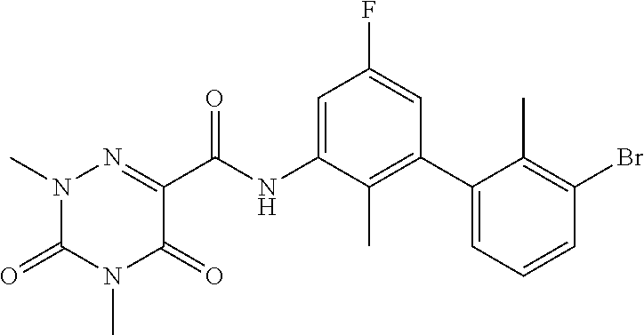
N1(C)C(=O)C(C(NC2=CC(F)=CC(C3=CC=CC(Br)=C3C)=C2C)=O)=NN(C)C1=O
